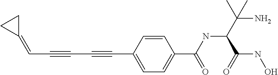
C(#CC#CC1=CC=C(C(NC(C(N)(C)C)C(NO)=O)=O)C=C1)C=C1CC1
